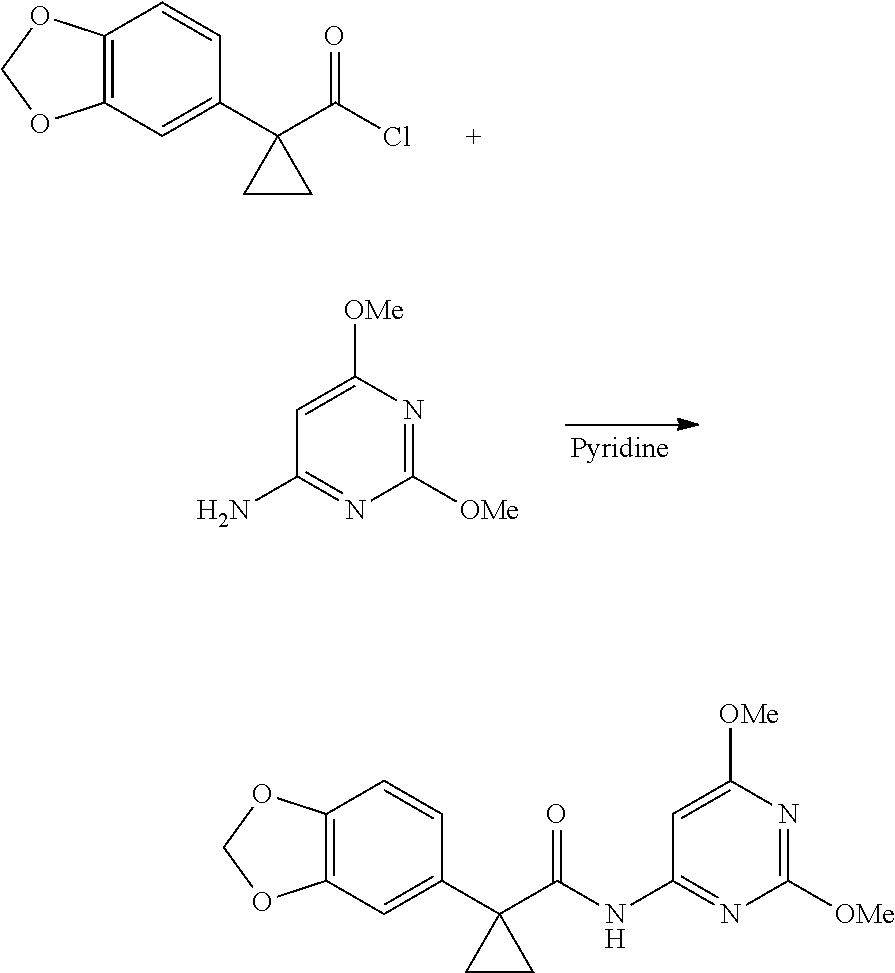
C12=C(C=C(C3(C(Cl)=O)CC3)C=C1)OCO2.C1=C([OMe])N=C([OMe])N=C1N.C12=C(C=C(C3(C(NC4=NC([OMe])=NC([OMe])=C4)=O)CC3)C=C1)OCO2
